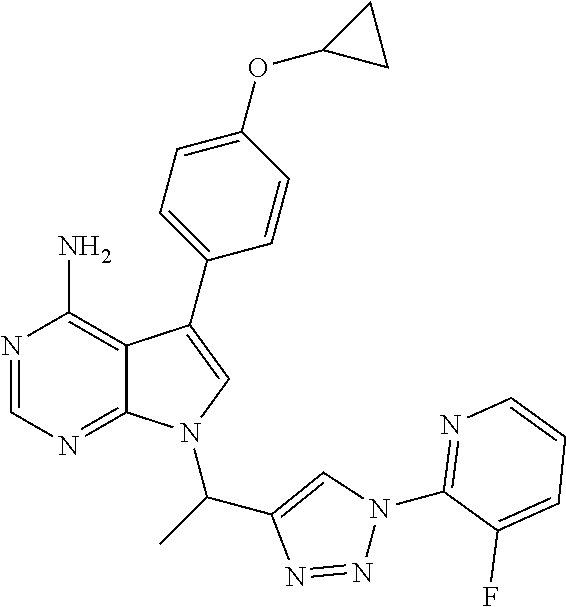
N1=CN=C2C(=C1N)C(C1=CC=C(OC3CC3)C=C1)=CN2C(C1=CN(C2=NC=CC=C2F)N=N1)C
